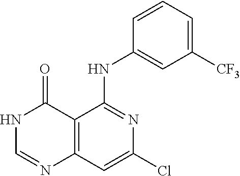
C12=C(C=C(Cl)N=C1NC1=CC([CF3])=CC=C1)N=CNC2=O
